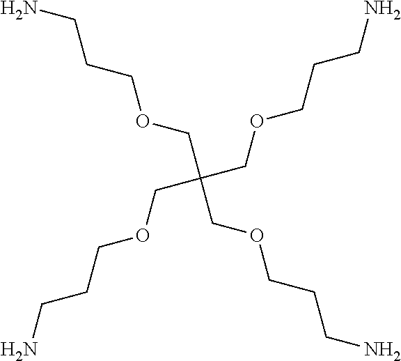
NCCCOCC(COCCCN)(COCCCN)COCCCN
